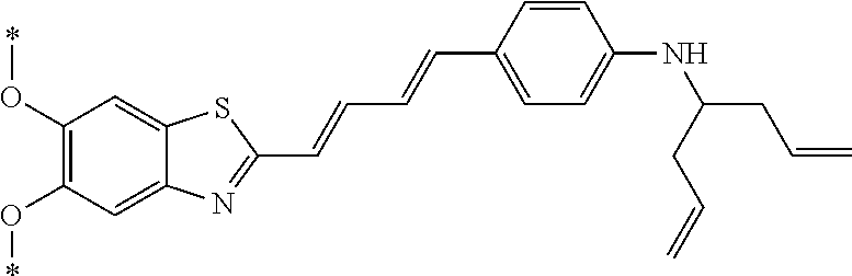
C1(O*)=C(O*)C=C2C(=C1)SC(C=CC=CC1=CC=C(NC(CC=C)CC=C)C=C1)=N2
